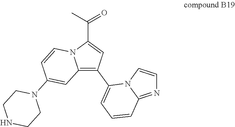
C12=C(C3=CC=CC4=NC=CN34)C=C(C(C)=O)N1C=CC(N1CCNCC1)=C2
